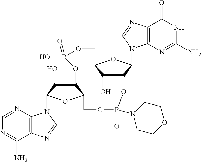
C1=NC2=C(C(N)=N1)N=CN2C1C(O)C2C(O1)COP(N1CCOCC1)(=O)OC1C(O)C(OC1N1C3=C(C(=O)NC([NH2])=N3)N=C1)COP(O)(=O)O2
